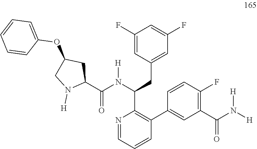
C1(F)=CC(CC(C2=C(C3=CC(C(N([H])[H])=O)=C(F)C=C3)C=CC=N2)N(C(C2CC(OC3=CC=CC=C3)CN2[H])=O)[H])=CC(F)=C1
